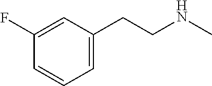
C1(F)=CC(CCNC)=CC=C1
